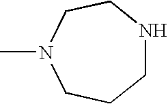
CN1CCCNCC1
